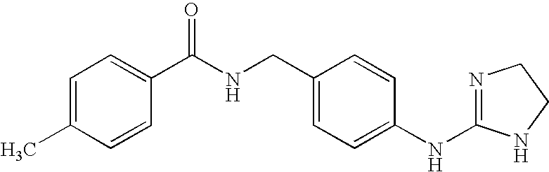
C1=C(C)C=CC(C(NCC2=CC=C(NC3=NCCN3)C=C2)=O)=C1
